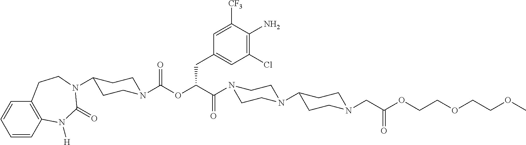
C1=CC2=C(C=C1)CCN(C1CCN(C(=O)OC(CC3=CC(Cl)=C(N)C([CF3])=C3)C(=O)N3CCN(C4CCN(CC(=O)OCCOCCOC)CC4)CC3)CC1)C(=O)N2[H]
